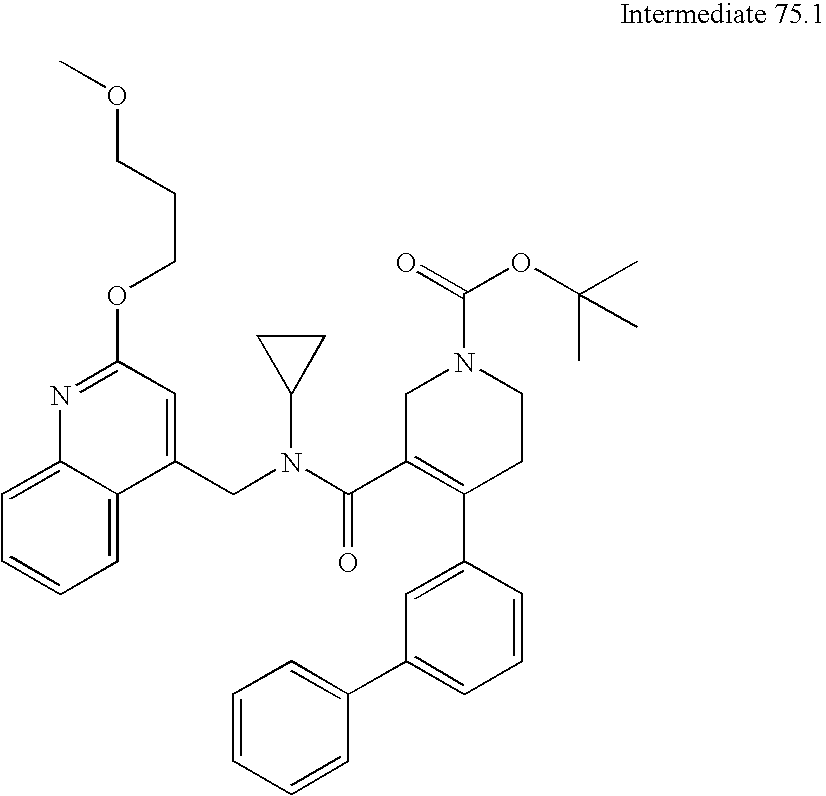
C1(CN(C(C2=C(C3=CC(C4=CC=CC=C4)=CC=C3)CCN(C(=O)OC(C)(C)C)C2)=O)C2CC2)=CC(OCCCOC)=NC2=CC=CC=C12
